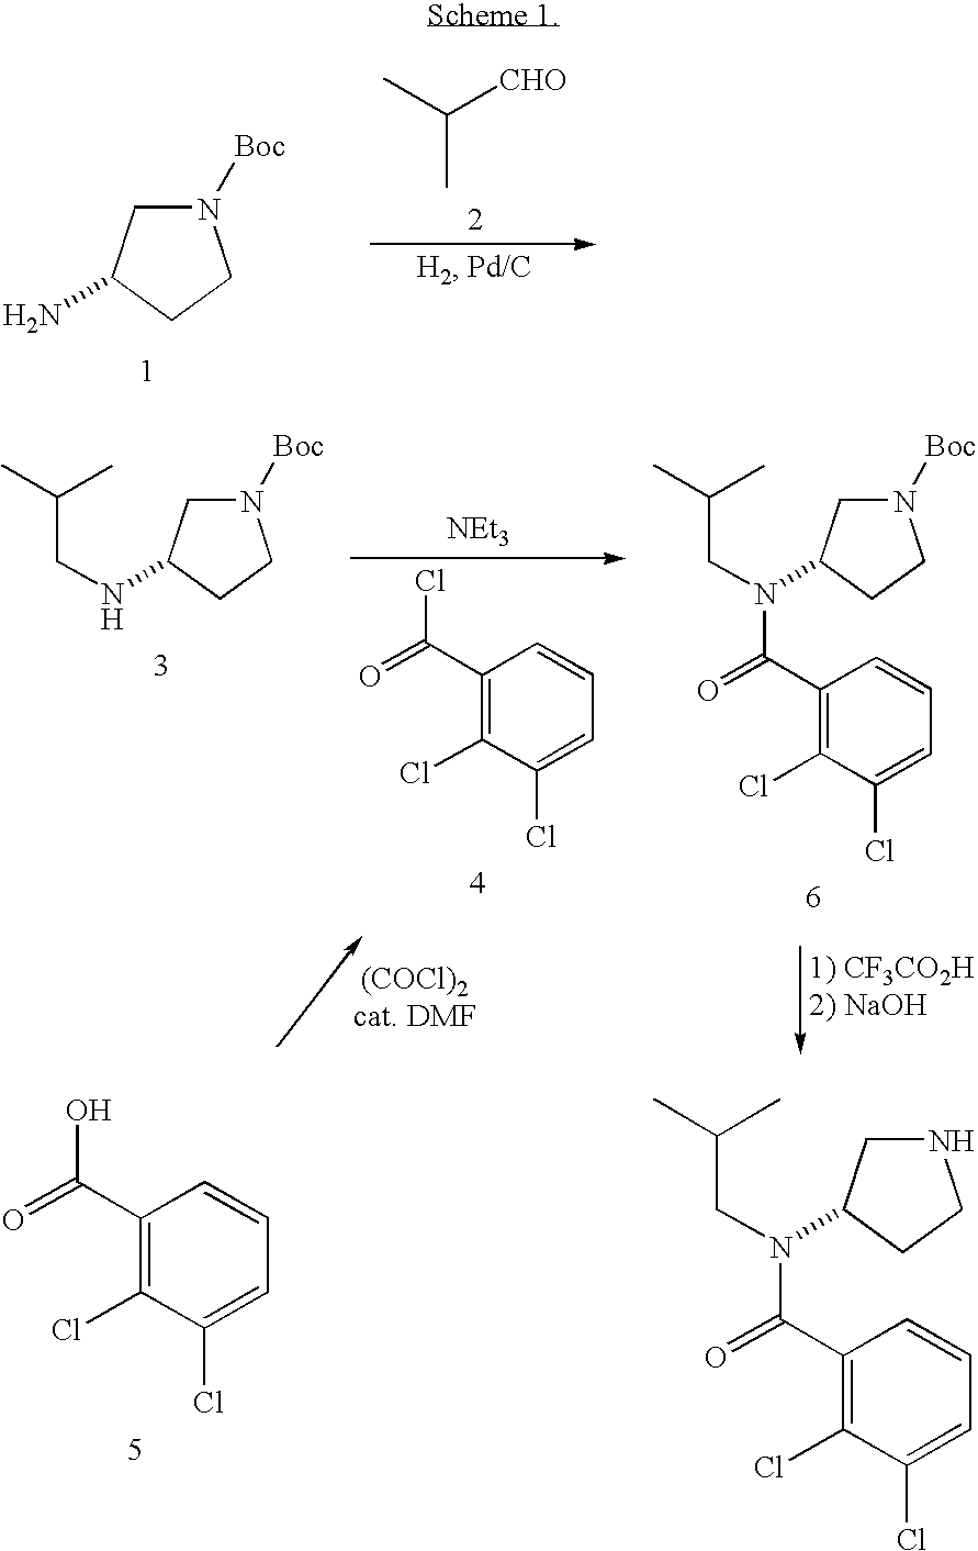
N1([Boc])CC(NCC(C)C)CC1.N1([Boc])CC(N(CC(C)C)C(C2=C(Cl)C(Cl)=CC=C2)=O)CC1.ClC(C1=C(Cl)C(Cl)=CC=C1)=O.[NEt3].OC(C1=C(Cl)C(Cl)=CC=C1)=O.N1CC(N(CC(C)C)C(C2=C(Cl)C(Cl)=CC=C2)=O)CC1.C(C)(C)[CHO].N1([Boc])CC(N)CC1
